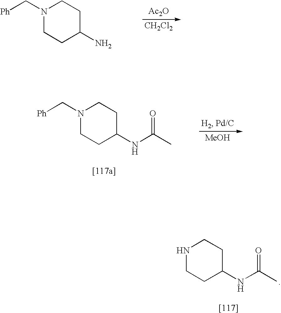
N1(C[Ph])CCC(N)CC1.[Ac2O].[MeOH].N1(C[Ph])CCC(NC(C)=O)CC1.N1CCC(NC(C)=O)CC1
